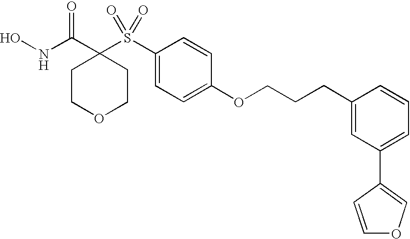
N(C(C1(S(C2=CC=C(OCCCC3=CC(C4=COC=C4)=CC=C3)C=C2)(=O)=O)CCOCC1)=O)O
